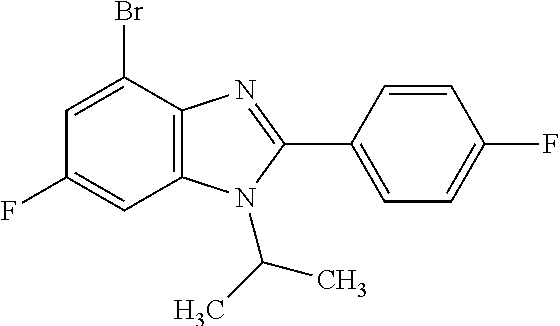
C1=C(Br)C2=C(C=C1F)N(C(C)C)C(C1=CC=C(F)C=C1)=N2
